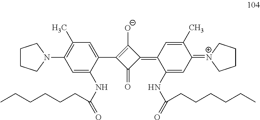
C1=C(NC(=O)CCCCCC)C(C2=C([O-])C(=C3C(NC(=O)CCCCCC)=CC(=[N+]4CCCC4)C(C)=C3)C2=O)=CC(C)=C1N1CCCC1
